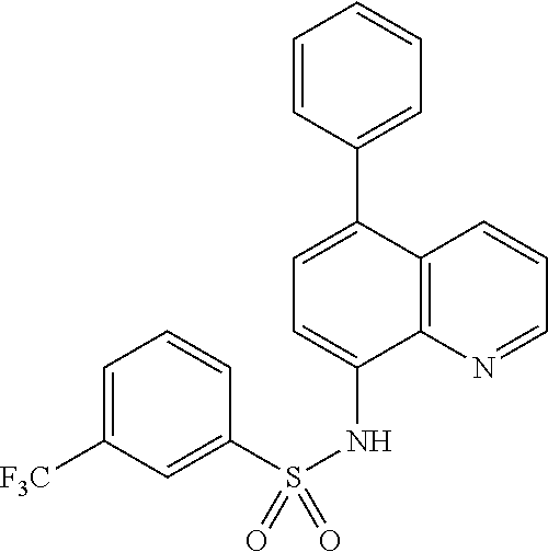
C1=CC=C(C2=CC=C(NS(=O)(C3=CC([F3C])=CC=C3)=O)C3=C2C=CC=N3)C=C1
